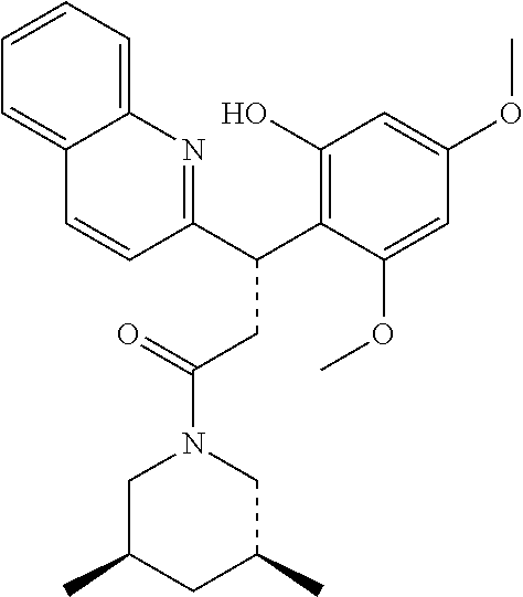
C1(C(C2=C(O)C=C(OC)C=C2OC)CC(N2CC(C)CC(C)C2)=O)=NC2=CC=CC=C2C=C1
